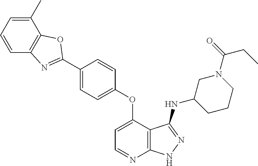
C1(C2=NC3=C(O2)C(C)=CC=C3)=CC=C(OC2=CC=NC3=C2C(NC2CCCN(C(=O)CC)C2)=NN3)C=C1
